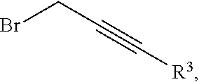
BrCC#C[R3]
